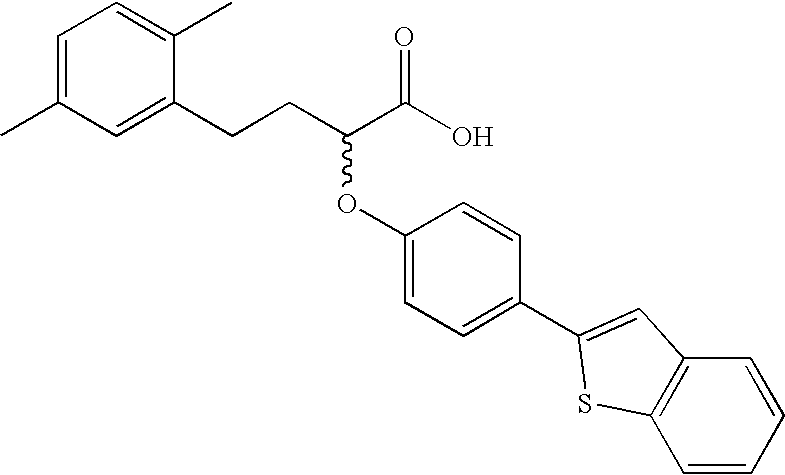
C1=C(C)C=C(CCC(C(O)=O)OC2=CC=C(C3=CC4=C(C=CC=C4)S3)C=C2)C(C)=C1
